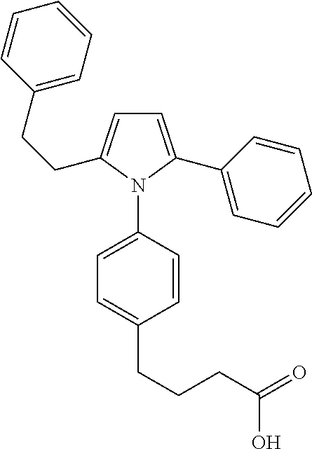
C1=C(C2=CC=CC=C2)N(C2=CC=C(CCCC(=O)O)C=C2)C(CCC2=CC=CC=C2)=C1
